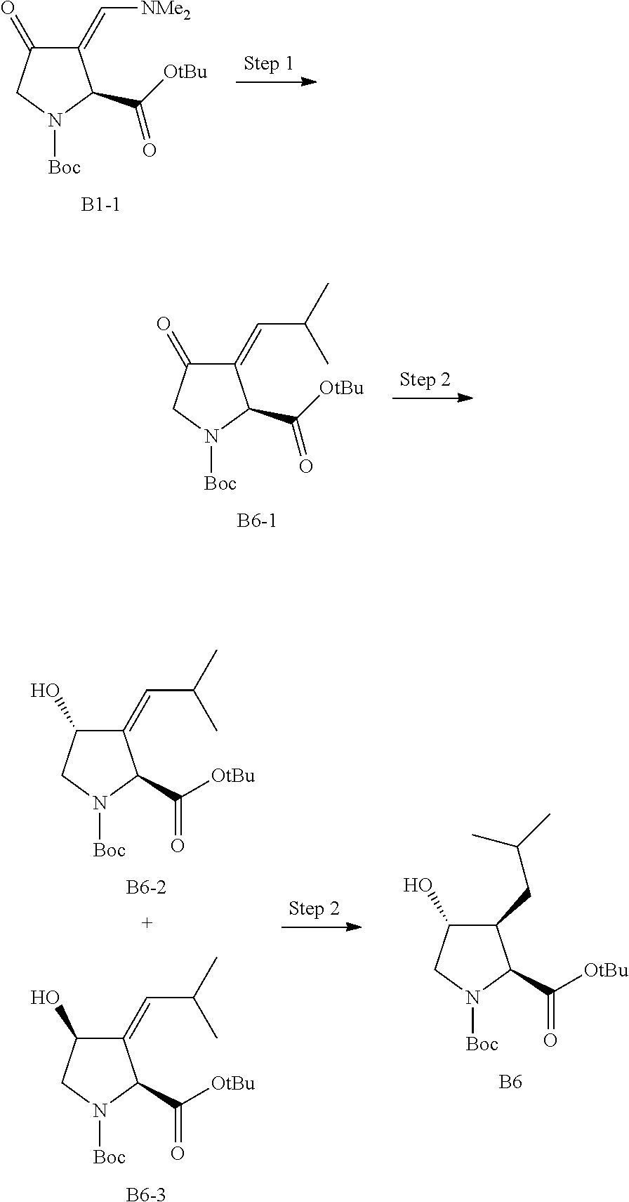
C1(=C[NMe2])C(=O)CN([Boc])C1C([OtBu])=O.C1(=CC(C)C)C(=O)CN([Boc])C1C([OtBu])=O.[B6-1].C1(=CC(C)C)C(O)CN([Boc])C1C([OtBu])=O.[B6-2].C1(=CC(C)C)C(O)CN([Boc])C1C([OtBu])=O.[B6-3].C1(CC(C)C)C(O)CN([Boc])C1C([OtBu])=O.[B6]
